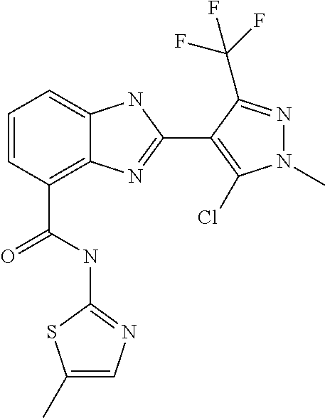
C1=CC(C(NC2=NC=C(C)S2)=O)=C2C(=C1)NC(C1=C(Cl)N(C)N=C1C(F)(F)F)=N2
